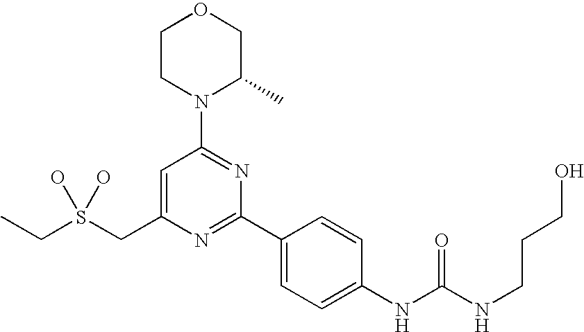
C(S(CC1=CC(N2C(C)COCC2)=NC(C2=CC=C(NC(NCCCO)=O)C=C2)=N1)(O)O)C
